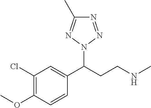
O(C1=C(Cl)C=C(C(CCNC)N2N=C(C)N=N2)C=C1)C
